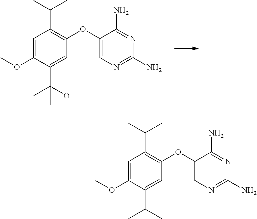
C1=C(OC)C(C(O)(C)C)=CC(OC2=CN=C(N)N=C2N)=C1C(C)C.C1=C(OC)C(C(C)C)=CC(OC2=CN=C(N)N=C2N)=C1C(C)C
